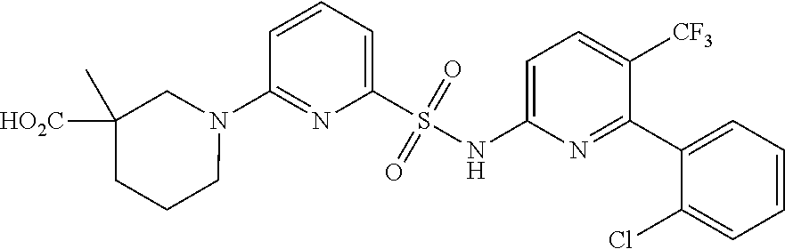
N1(C2=NC(S(NC3=CC=C([CF3])C(C4=CC=CC=C4Cl)=N3)(=O)=O)=CC=C2)CC([HO2C])(C)CCC1
